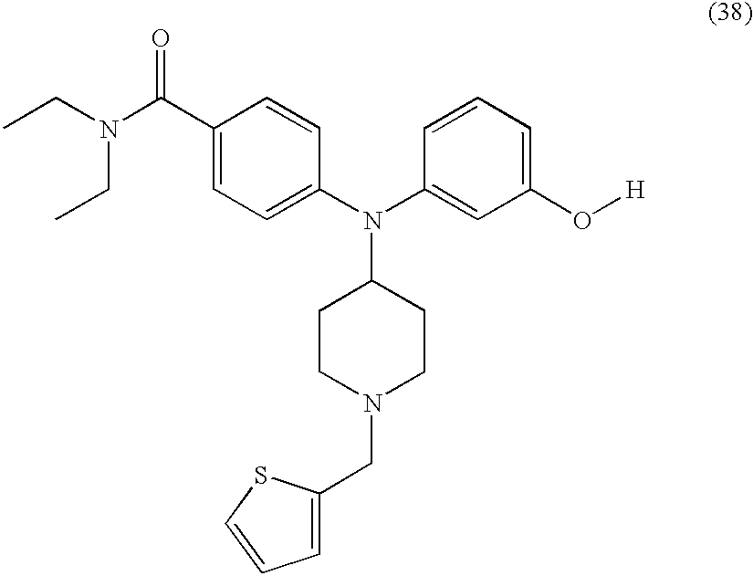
CCN(CC)C(C1=CC=C(N(C2=CC(O[H])=CC=C2)C2CCN(CC3=CC=CS3)CC2)C=C1)=O
